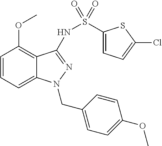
C1=CC=C2C(=C1OC)C(NS(C1=CC=C(Cl)S1)(=O)=O)=NN2CC1=CC=C(OC)C=C1
